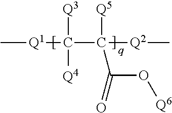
C[Q1]C(C([Q2]C)([Q5])C(=O)O[Q6])([Q3])[Q4]
